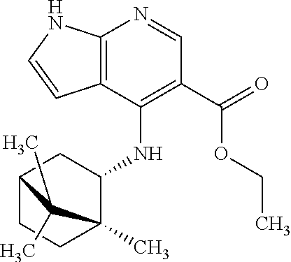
C12=C(C(NC3CC4CCC3(C)C4(C)C)=C(C(=O)OCC)C=N1)C=CN2
